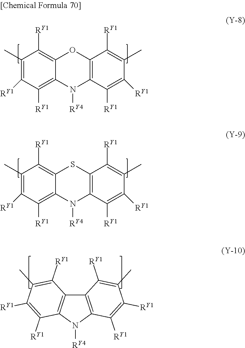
C12=C([RY1])C(C)=C([RY1])C([RY1])=C1N([RY4])C1=C(O2)C([RY1])=C(C)C([RY1])=C1[RY1].C12=C([RY1])C(C)=C([RY1])C([RY1])=C1N([RY4])C1=C(S2)C([RY1])=C(C)C([RY1])=C1[RY1].C12=C(N([RY4])C3=C1C([RY1])=C(C)C([RY1])=C3[RY1])C([RY1])=C([RY1])C(C)=C2[RY1]
